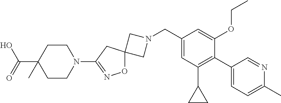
C1N(CC2=CC(C3CC3)=C(C3=CC=C(C)N=C3)C(OCC)=C2)CC12ON=C(N1CCC(C(O)=O)(C)CC1)C2
